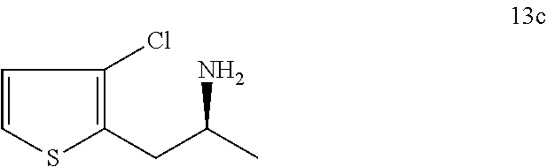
C1=CSC(CC(C)N)=C1Cl
